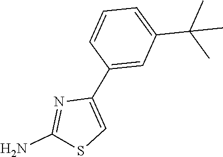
C1=CC(C2=CSC(N)=N2)=CC(C(C)(C)C)=C1
